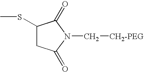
C1(SC)CC(=O)N(C[CH2-PEG])C1=O
